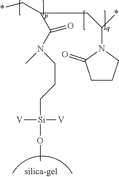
C(C*)(C(N(C)CCC[Si]([V])([V])OC)=O)CCC(*)N1C(=O)CCC1
